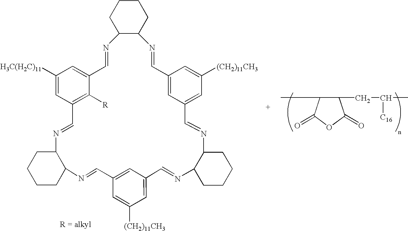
C1CCC2C(C1)N=CC1=C([R])C(=CC([H3C(H2C)11])=C1)C=NC1C(CCCC1)N=CC1=CC(=CC([(CH2)11CH3])=C1)C=NC1C(N=CC3=CC([(CH2)11CH3])=CC(=C3)C=N2)CCCC1.CC1C(CC([C16])C)C(=O)OC1=O
